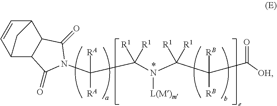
C(C(N(C(C(C([OH])=O)([RB])[RB])([R1])[R1])[L(M)m])([R1])[R1])([RA])([RA])N1C(=O)C2C3C=CC(C2C1=O)C3
